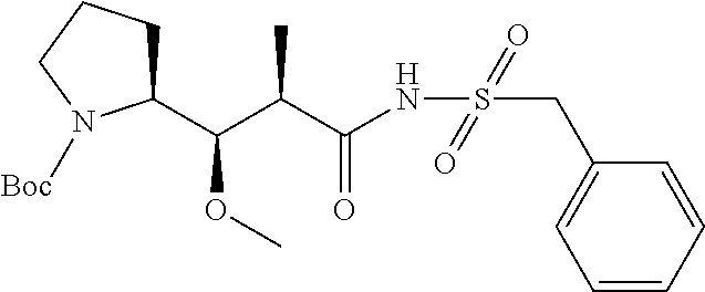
C1(C(C(C(NS(CC2=CC=CC=C2)(=O)=O)=O)C)OC)CCCN1[Boc]
